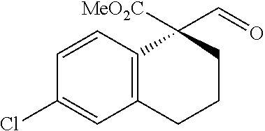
C1=CC2=C(C=C1Cl)CCCC2(C=O)[MeO2C]
